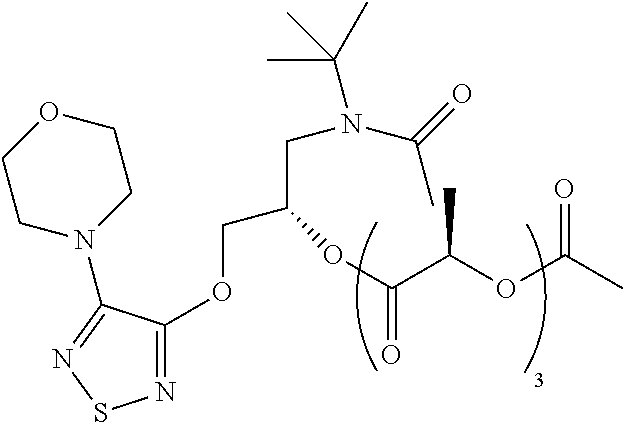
N1=C(OCC(CN(C(C)(C)C)C(=O)C)OC(C(OC(C)=O)C)=O)C(N2CCOCC2)=NS1
